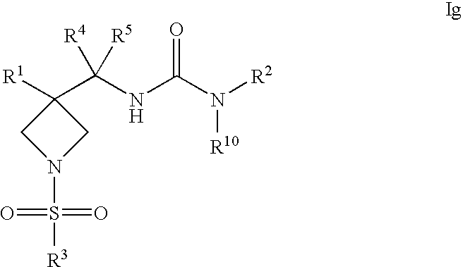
[R1]C1(C(NC(N([R2])[R10])=O)([R5])[R4])CN(S(=O)(=O)[R3])C1
